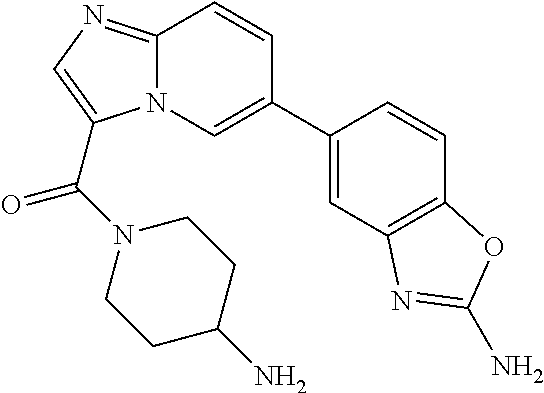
C1=C(C2=CN3C(=NC=C3C(N3CCC(N)CC3)=O)C=C2)C=CC2=C1N=C(N)O2
